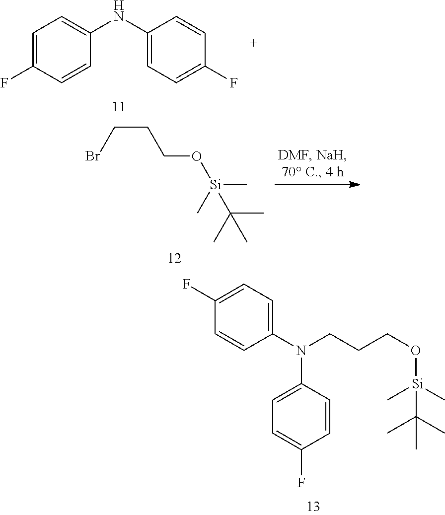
C1=C(F)C=CC(NC2=CC=C(F)C=C2)=C1.BrCCCO[Si](C)(C)C(C)(C)C.C1(N(CCCO[Si](C)(C)C(C)(C)C)C2=CC=C(F)C=C2)=CC=C(F)C=C1
